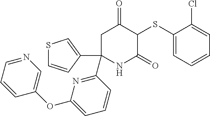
C1(SC2C(=O)CC(C3=NC(OC4=CN=CC=C4)=CC=C3)(C3=CSC=C3)NC2=O)=CC=CC=C1Cl
